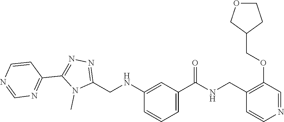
N(C1=CC(C(=O)NCC2=C(OCC3CCOC3)C=NC=C2)=CC=C1)CC1=NN=C(C2=NC=NC=C2)N1C
